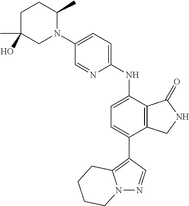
C1(N2C(C)CCC(C)(O)C2)=CC=C(NC2=CC=C(C3=C4N(N=C3)CCCC4)C3=C2C(=O)NC3)N=C1
